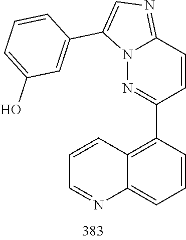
N12N=C(C3=C4C=CC=NC4=CC=C3)C=CC1=NC=C2C1=CC(O)=CC=C1
